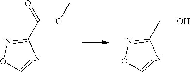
C1(CO)=NOC=N1.C1(C(OC)=O)=NOC=N1
